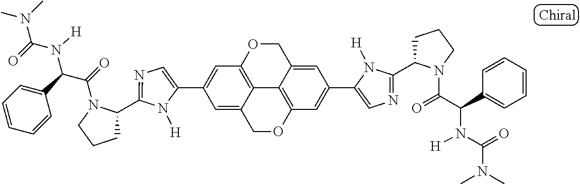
C1(C2=CC3=C4C(=C2)COC2=C4C(=CC(C4=CN=C(C5CCCN5C(=O)C(C5=CC=CC=C5)N([H])C(=O)N(C)C)N4[H])=C2)CO3)=CN=C(C2CCCN2C(=O)C(C2=CC=CC=C2)N([H])C(=O)N(C)C)N1[H]
